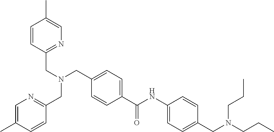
C1=C(C(NC2=CC=C(CN(CCC)CCC)C=C2)=O)C=CC(CN(CC2=NC=C(C)C=C2)CC2=NC=C(C)C=C2)=C1
